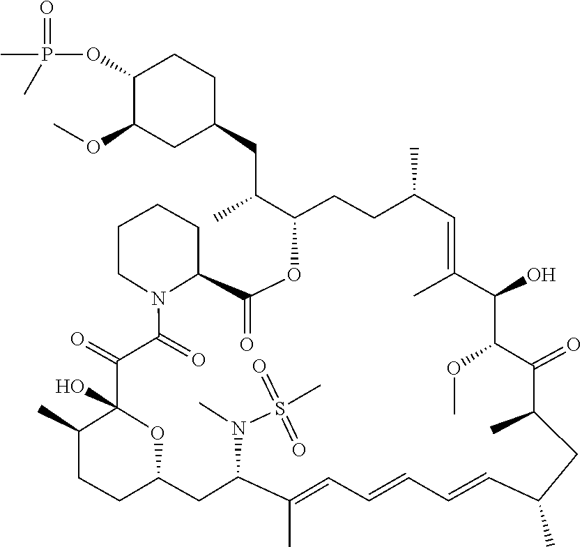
O(C1C(O)C(C)=CC(C)CCC(C(CC2CC(OC)C(OP(=O)(C)C)CC2)C)OC(=O)C2CCCCN2C(=O)C(=O)C2(O)C(C)CCC(CC(N(S(=O)(=O)C)C)C(C)=CC=CC=CC(C)CC(C)C1=O)O2)C
